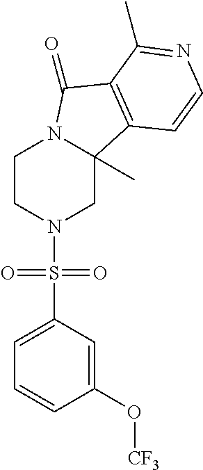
C1CN(S(C2=CC=CC(O[CF3])=C2)(=O)=O)CC2(C)N1C(=O)C1=C2C=CN=C1C
